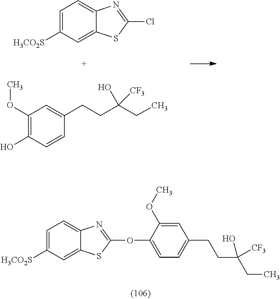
C1=C([H3CO2S])C=C2C(=C1)N=C(OC1=CC=C(CCC(CC)([CF3])O)C=C1OC)S2.C1=C([H3CO2S])C=C2C(=C1)N=C(Cl)S2.C1(OC)=C(O)C=CC(CCC(CC)([CF3])O)=C1
